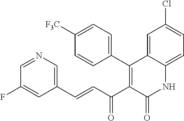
C1=NC=C(C=CC(C2=C(C3=CC=C([F3C])C=C3)C3=CC(Cl)=CC=C3NC2=O)=O)C=C1F
